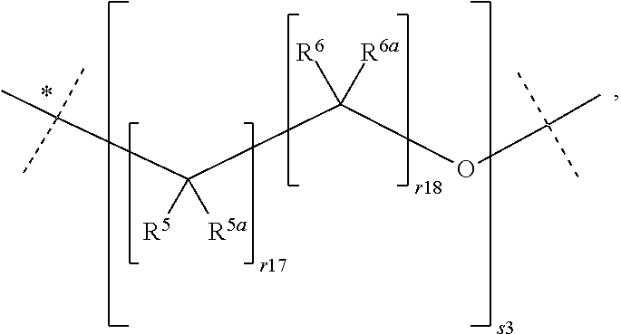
C(C(C(OC(C)(C)C)([R6])[R6a])([R5])[R5a])(C)(C)C
